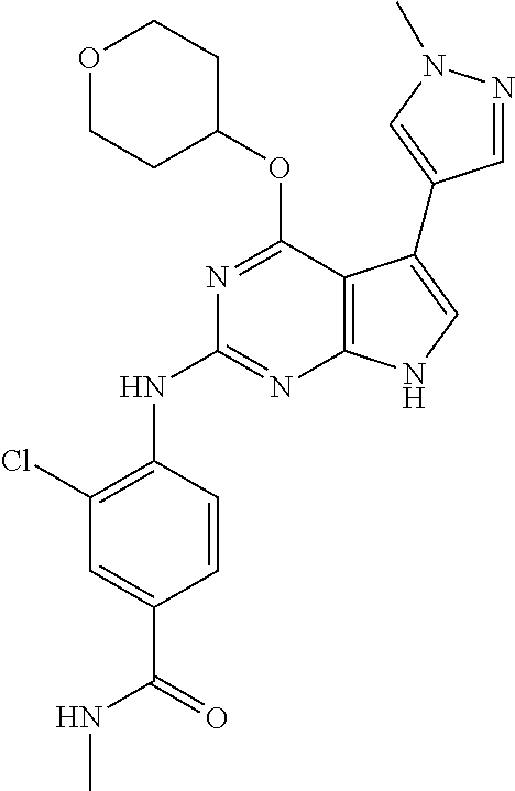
N(C1=NC2=C(C(OC3CCOCC3)=N1)C(C1=CN(C)N=C1)=CN2)C1=C(Cl)C=C(C(=O)NC)C=C1
